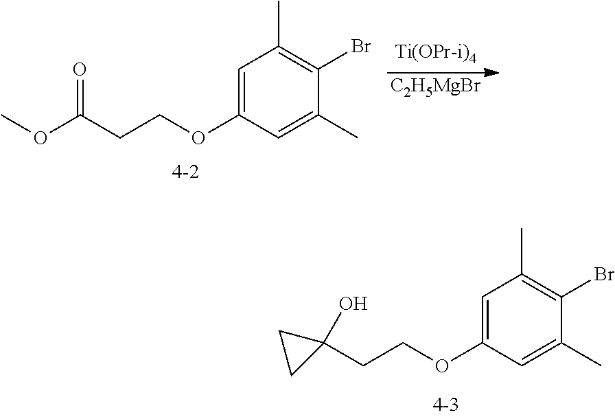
C1=C(OCCC(OC)=O)C=C(C)C(Br)=C1C.[C2H5MgBr].C1=C(OCCC2(O)CC2)C=C(C)C(Br)=C1C
